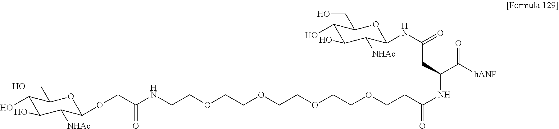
C1(O)C(O)C([NHAc])C(OCC(NCCOCCOCCOCCOCCC(NC(C([hANP])=O)CC(NC2C([NHAc])C(O)C(O)C(CO)O2)=O)=O)=O)OC1CO
